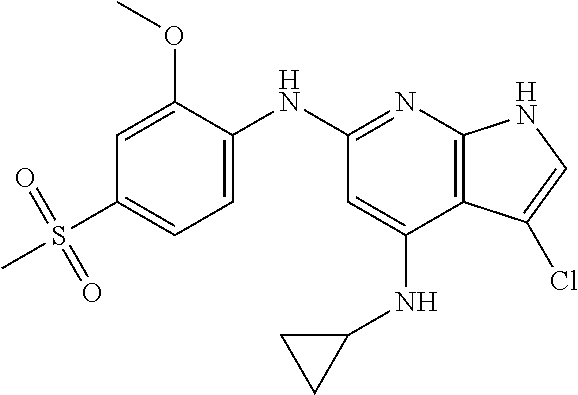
CS(C1=CC=C(NC2=NC3=C(C(NC4CC4)=C2)C(Cl)=CN3)C(OC)=C1)(=O)=O
